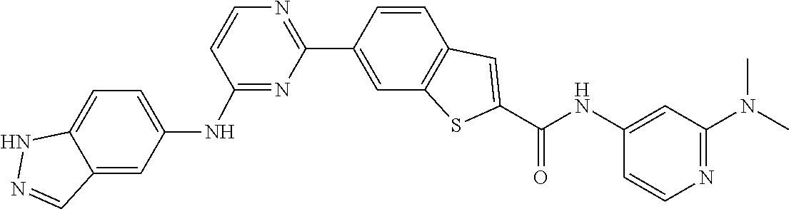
C1=CC2=C(C=C1C1=NC=CC(NC3=CC=C4C(=C3)C=NN4)=N1)SC(C(NC1=CC(N(C)C)=NC=C1)=O)=C2
